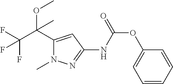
C1(C(C(F)(F)F)(OC)C)=CC(NC(OC2=CC=CC=C2)=O)=NN1C
